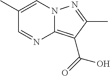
C1(C)=CN2C(=C(C(=O)O)C(C)=N2)N=C1
